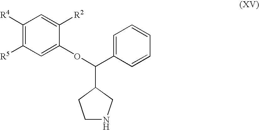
C1([R4])=C([R5])C=C(OC(C2CCNC2)C2=CC=CC=C2)C([R2])=C1
